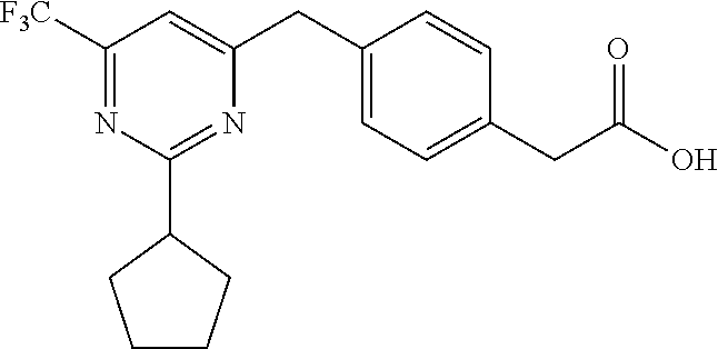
C1CCC(C2=NC(CC3=CC=C(CC(O)=O)C=C3)=CC([F3C])=N2)C1
